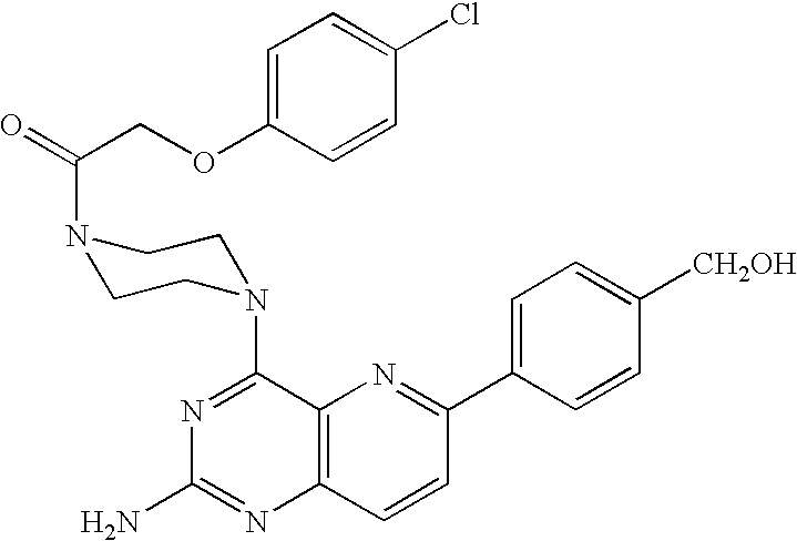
C12=C(C=CC(C3=CC=C([CH2OH])C=C3)=N1)N=C(N)N=C2N1CCN(C(COC2=CC=C(Cl)C=C2)=O)CC1
